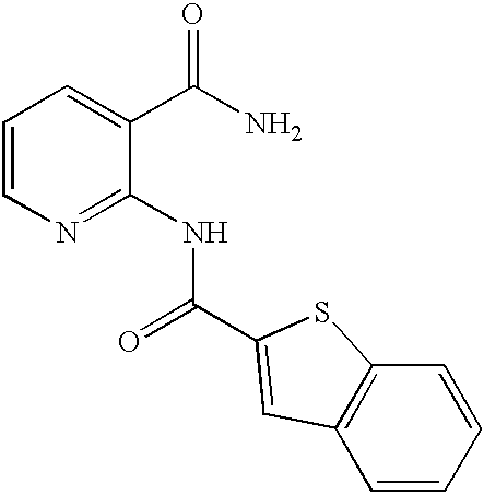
C1=CN=C(NC(=O)C2=CC3=C(C=CC=C3)S2)C(C(N)=O)=C1
